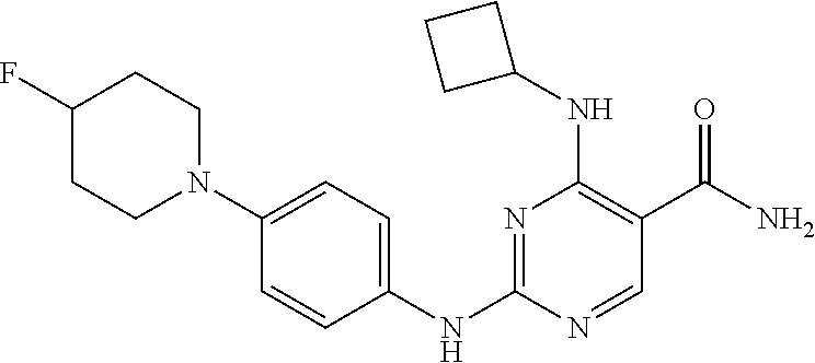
N1=C(NC2=CC=C(N3CCC(F)CC3)C=C2)N=CC(C(N)=O)=C1NC1CCC1
